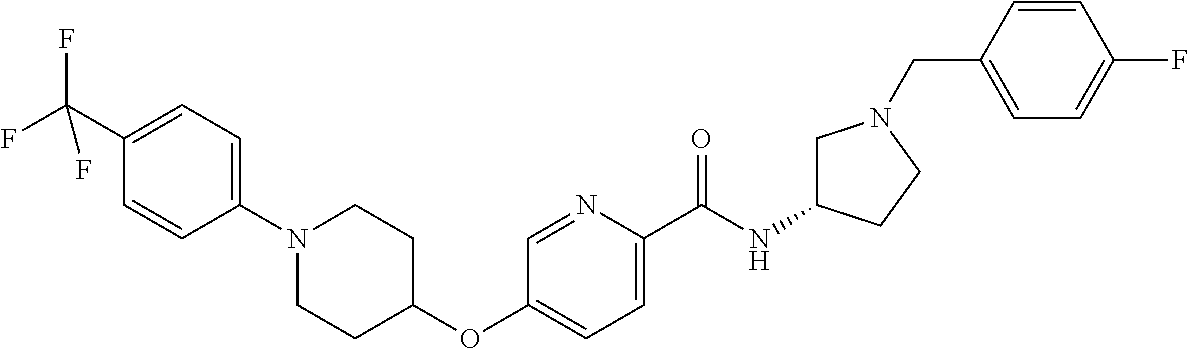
C1(C(F)(F)F)=CC=C(N2CCC(OC3=CC=C(C(NC4CN(CC5=CC=C(F)C=C5)CC4)=O)N=C3)CC2)C=C1
